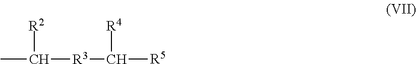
[R2]C([R3]C([R4])[R5])C
